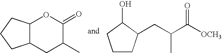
C12C(CC(C)C(=O)O1)CCC2.C1CC(CC(C([OCH3])=O)C)C(O)C1
